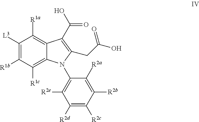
C1([L3])=C([R1b])C([R1c])=C2C(=C1[R1a])C(C(O)=O)=C(CC(O)=O)N2C1=C([R2e])C([R2d])=C([R2c])C([R2b])=C1[R2a]
